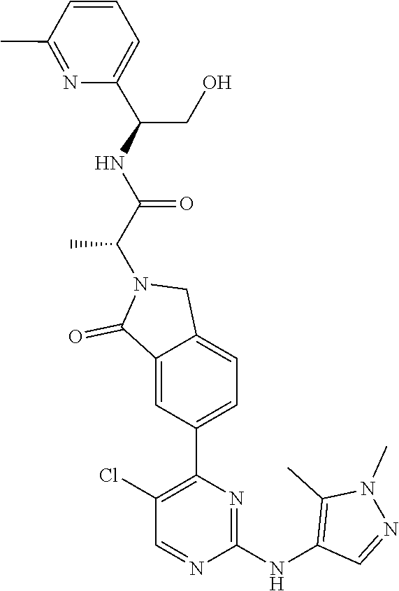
C1(NC2=C(C)N(C)N=C2)=NC(C2=CC=C3C(=C2)C(=O)N(C(C(=O)NC(C2=CC=CC(C)=N2)CO)C)C3)=C(Cl)C=N1
